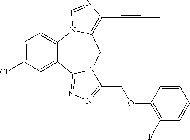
C1=C(Cl)C=C2C(=C1)N1C(=C(C#CC)N=C1)CN1C2=NN=C1COC1=C(F)C=CC=C1
